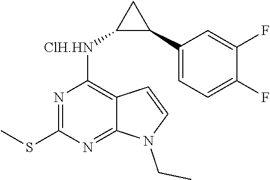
CSC1=NC([ClH.HN]C2C(C3=CC=C(F)C(F)=C3)C2)=C2C(=N1)N(CC)C=C2
